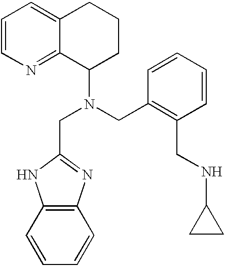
C1=CN=C2C(=C1)CCCC2N(CC1=NC2=C(N1)C=CC=C2)CC1=C(CNC2CC2)C=CC=C1
